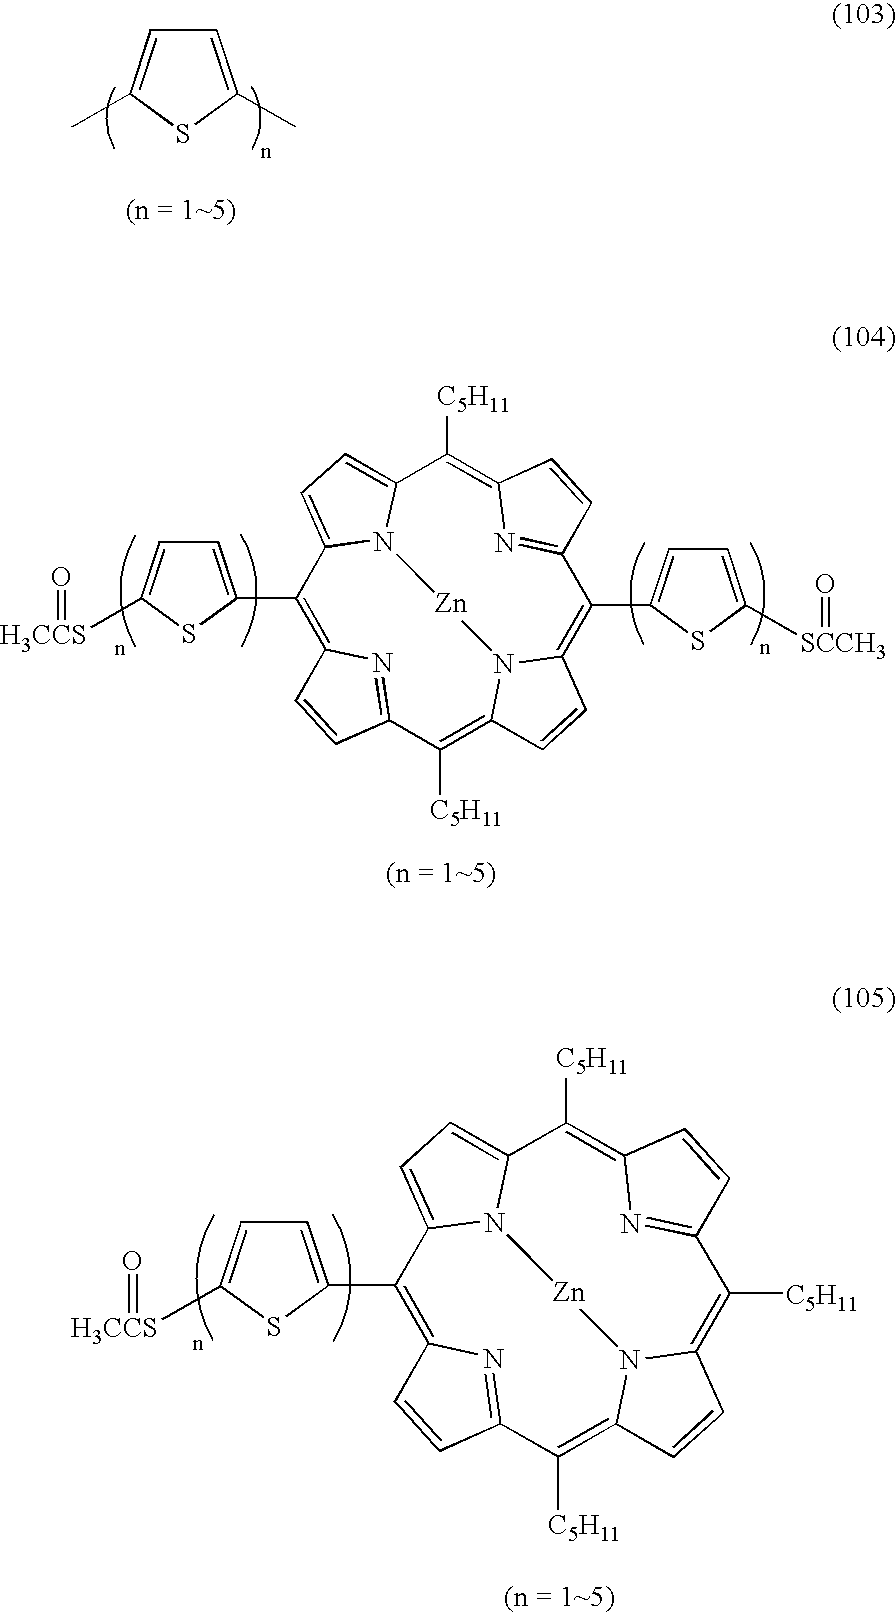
C1(C2=CC=C([H3CCS]=O)S2)=C2N=C(C([C5H11])=C3N4C(=C(C5=CC=C([SCCH3]=O)S5)C5=NC(=C([C5H11])C6=CC=C1N6[Zn]4)C=C5)C=C3)C=C2.C1=C(C)SC(C)=C1.C1(C2=CC=C([H3CCS]=O)S2)=C2N=C(C([C5H11])=C3N4C(=C([C5H11])C5=NC(=C([C5H11])C6=CC=C1N6[Zn]4)C=C5)C=C3)C=C2
